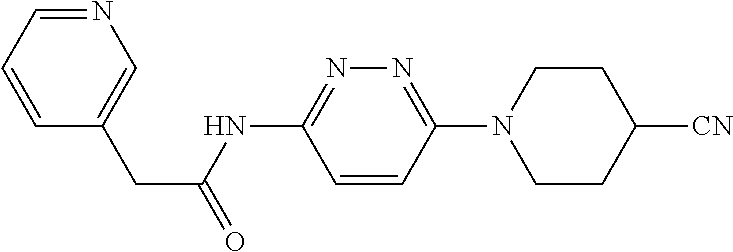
C1=CC(N2CCC([CN])CC2)=NN=C1NC(CC1=CN=CC=C1)=O
